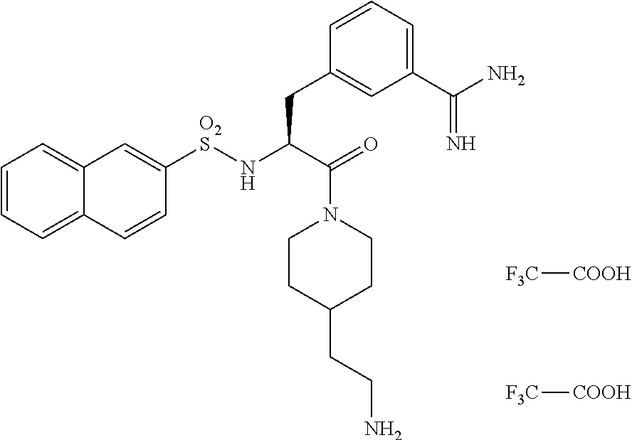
C1=CC=C2C(=C1)C=CC([O2S]NC(C(=O)N1CCC(CCN)CC1)CC1=CC(C(N)=N)=CC=C1)=C2.[F3C][COOH].[F3C][COOH]
